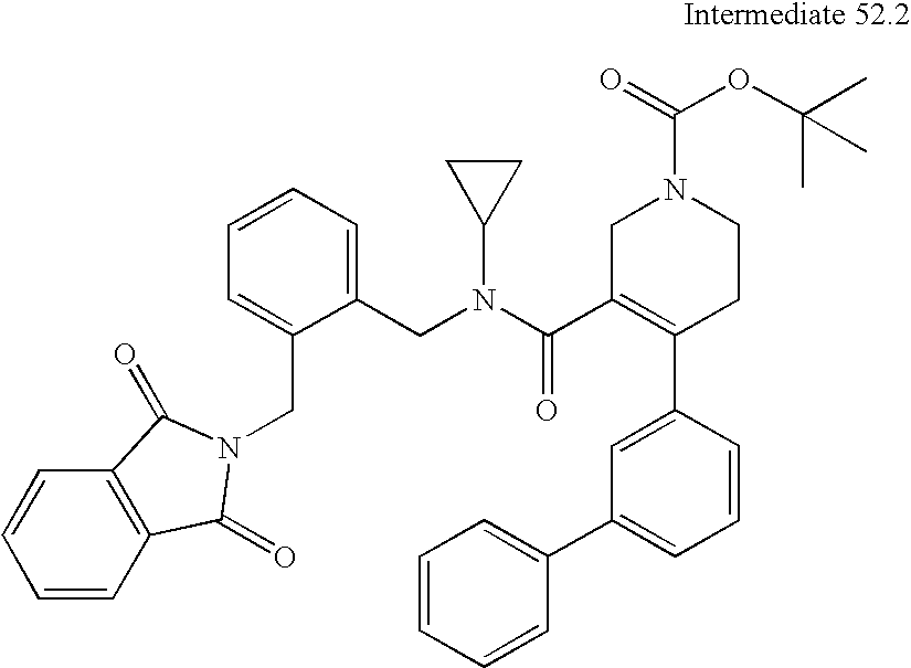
C1=CC=CC(C2=CC=CC(C3=C(C(N(CC4=CC=CC=C4CN4C(=O)C5=C(C=CC=C5)C4=O)C4CC4)=O)CN(C(OC(C)(C)C)=O)CC3)=C2)=C1
